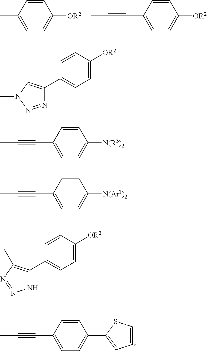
CC1=CC=C([OR2])C=C1.C(C1=CC=C([OR2])C=C1)#CC.C(C1=CC=C(C2=CC=CS2)C=C1)#CC.N1=NN(C)C=C1C1=CC=C([OR2])C=C1.C(C1=CC=C([N(R3)2])C=C1)#CC.N1C(C2=CC=C([OR2])C=C2)=C(C)N=N1.C(C1=CC=C([N(Ar1)2])C=C1)#CC
